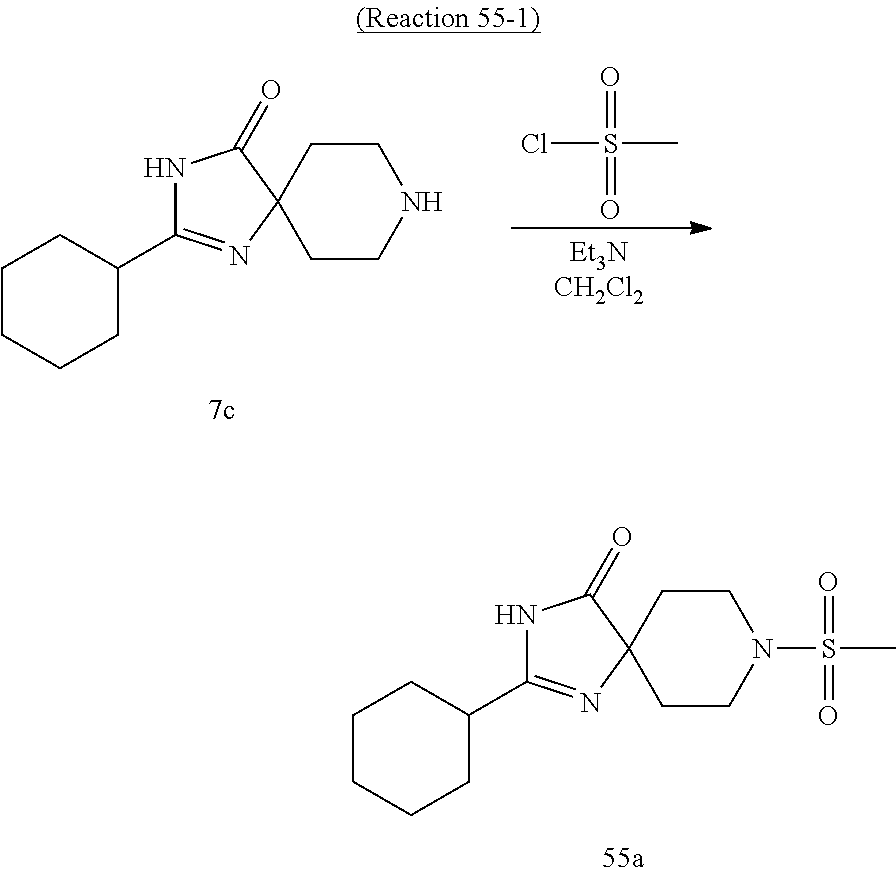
N1C(C2CCCCC2)=NC2(C1=O)CCNCC2.ClS(C)(=O)=O.N1C(C2CCCCC2)=NC2(C1=O)CCN(S(C)(=O)=O)CC2
